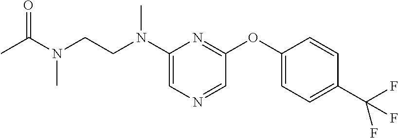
C1(N(CCN(C)C(=O)C)C)=CN=CC(OC2=CC=C(C(F)(F)F)C=C2)=N1
